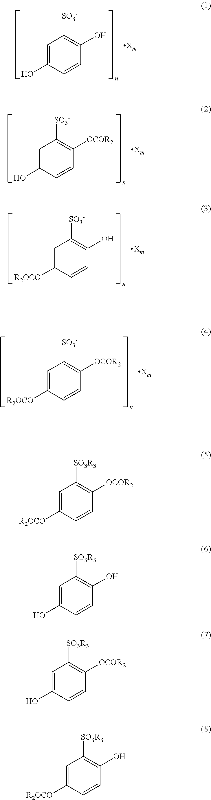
C1=C(O)C=CC(O)=C1[SO3-].C1=C(O)C=CC([OCOR2])=C1[SO3-].C1=C([R2OCO])C=CC(O)=C1[SO3-].C1=C([R2OCO])C=CC([OCOR2])=C1[SO3-].C1=C([R2OCO])C=CC([OCOR2])=C1[SO3R3].C1=C(O)C=CC(O)=C1[SO3R3].C1=C(O)C=CC([OCOR2])=C1[SO3R3].C1=C([R2OCO])C=CC(O)=C1[SO3R3]
